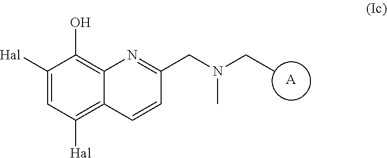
C1([Hal])=C2C(=C(O)C([Hal])=C1)N=C(CN(CC)C)C=C2.[A]
